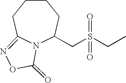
N12C(CS(CC)(=O)=O)CCCCC1=NOC2=O
